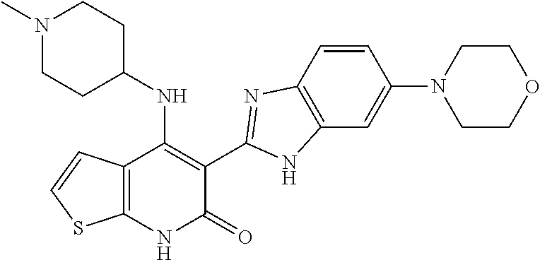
C1=CC2=C(C=C1N1CCOCC1)NC(C1=C(NC3CCN(C)CC3)C3=C(NC1=O)SC=C3)=N2
